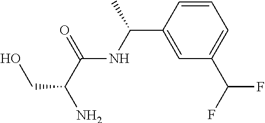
C1=CC(C(NC(C(N)CO)=O)C)=CC(C(F)F)=C1
